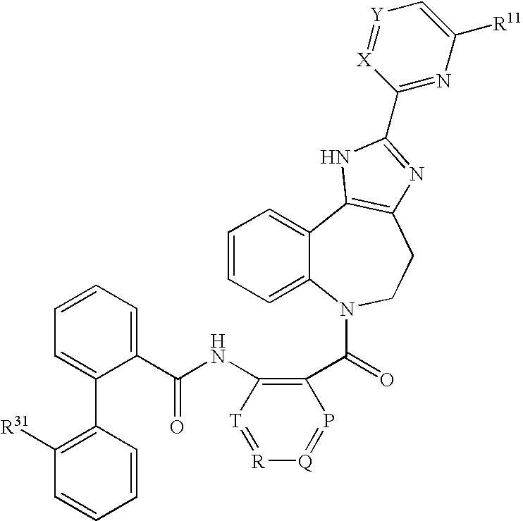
C1(C(=O)N2C3=CC=CC=C3C3=C(CC2)N=C(C2=NC([R11])=C[Y]=[X]2)N3)=C(NC(C2=CC=CC=C2C2=C([R31])C=CC=C2)=O)[T]=[R][Q]=P1
